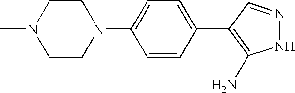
CN1CCN(C2=CC=C(C3=C(N)NN=C3)C=C2)CC1
